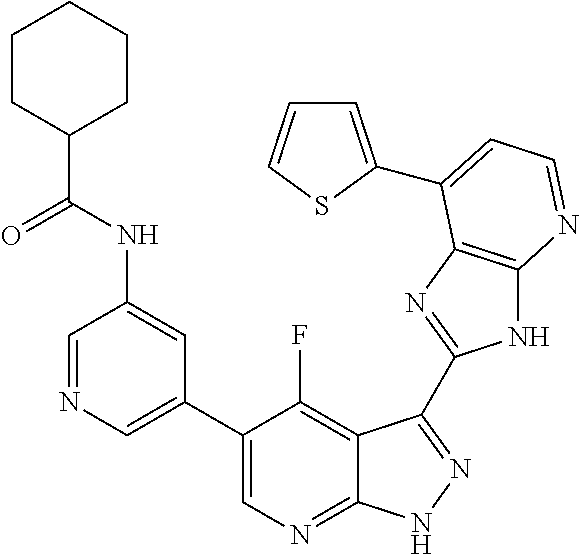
C1=NC=C(C2=CN=C3C(=C2F)C(C2=NC4=C(N2)N=CC=C4C2=CC=CS2)=NN3)C=C1NC(C1CCCCC1)=O
